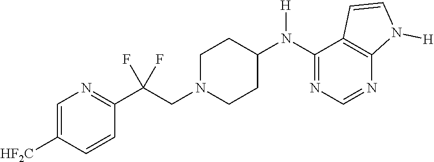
C1=C([HF2C])C=CC(C(CN2CCC(N(C3=NC=NC4=C3C=CN4[H])[H])CC2)(F)F)=N1
